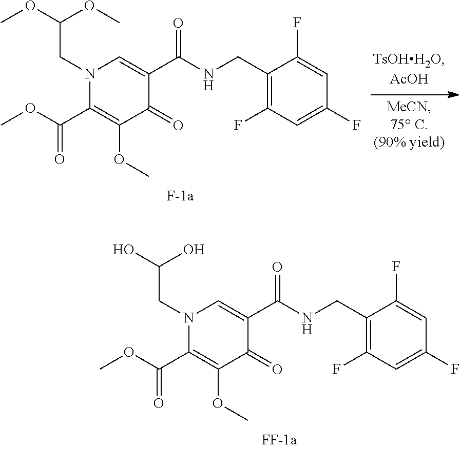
C1(CNC(C2=CN(CC(OC)OC)C(C(OC)=O)=C(OC)C2=O)=O)=C(F)C=C(F)C=C1F.C1(CNC(C2=CN(CC(O)O)C(C(OC)=O)=C(OC)C2=O)=O)=C(F)C=C(F)C=C1F
